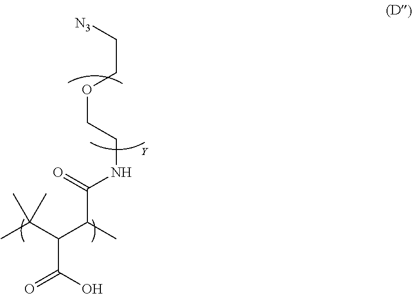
CC(C(C(C)C(=O)NCCOCC[N3])C(O)=O)(C)C
